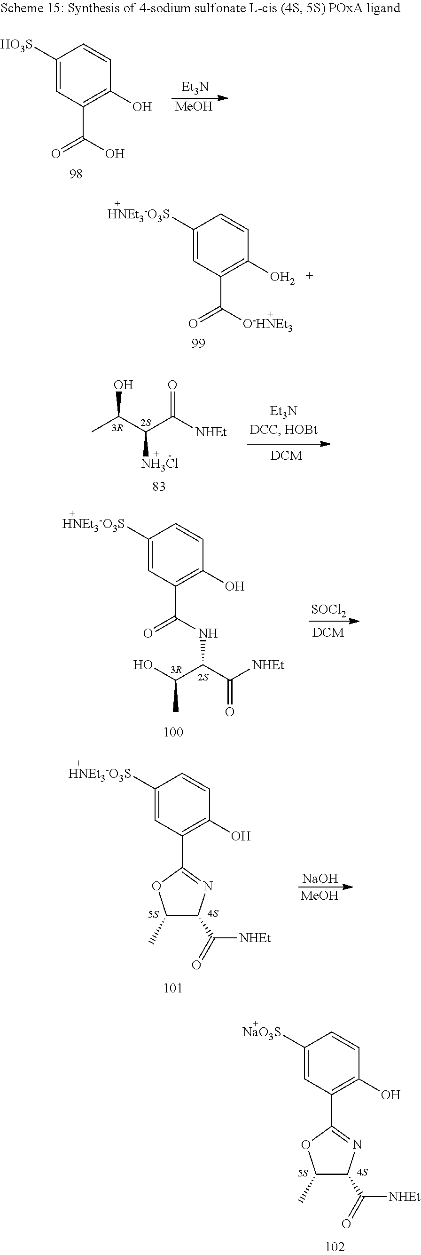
C1([HO3S])=CC(C(=O)O)=C(O)C=C1.[Et3N].[MeOH].C1([HNEt3-O3S])=CC(C(=O)[O-HNEt3])=C(O)C=C1.CC(C(C([NHEt])=O)[NH3Cl])O.C1([HNEt3-O3S])=CC(C(=O)NC(C([NHEt])=O)C(O)C)=C(O)C=C1.[SOCl2].C1([HNEt3-O3S])=CC(C2=NC(C(=O)[NHEt])C(C)O2)=C(O)C=C1.[NaOH].[MeOH].C1([NaO3S])=CC(C2=NC(C(=O)[NHEt])C(C)O2)=C(O)C=C1
